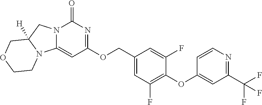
C1=C(COC2=NC(=O)N3C(=C2)N2CCOCC2([H])C3)C=C(F)C(OC2=CC(C(F)(F)F)=NC=C2)=C1F
